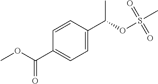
COC(C1=CC=C(C(OS(C)(=O)=O)C)C=C1)=O
